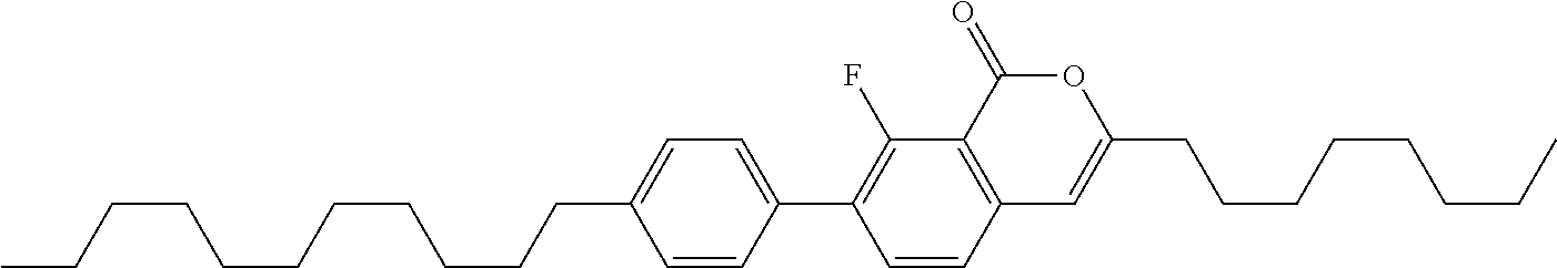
C12=C(C(=O)OC(CCCCCCCC)=C1)C(F)=C(C1=CC=C(CCCCCCCCCCC)C=C1)C=C2
